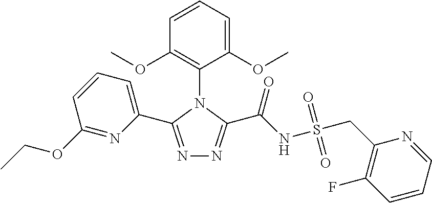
N1=C(C2=CC=CC(OCC)=N2)N(C2=C(OC)C=CC=C2OC)C(C(NS(CC2=C(F)C=CC=N2)(=O)=O)=O)=N1
